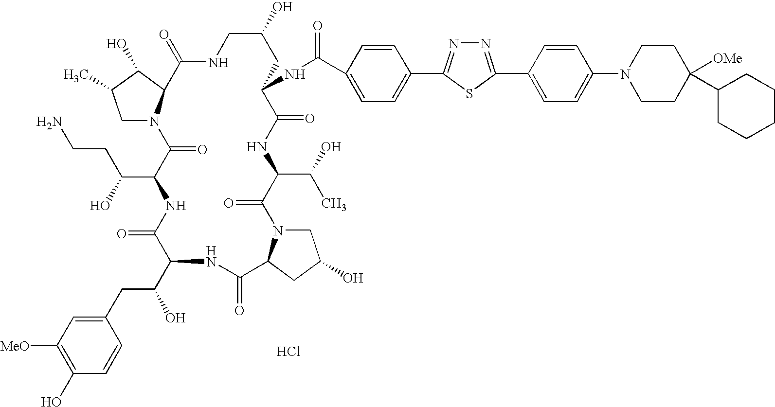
C1N2C(C(O)C1C)C(=O)NCC(O)CC(NC(=O)C1=CC=C(C3=NN=C(C4=CC=C(N5CCC([OMe])(C6CCCCC6)CC5)C=C4)S3)C=C1)C(=O)NC(C(O)C)C(=O)N1CC(O)CC1C(=O)NC(C(CC1=CC([MeO])=C(O)C=C1)O)C(=O)NC(C(O)CCN)C2=O.Cl
